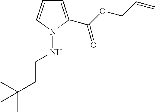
C1=C(C(=O)OCC=C)N(NCCC(C)(C)C)C=C1
